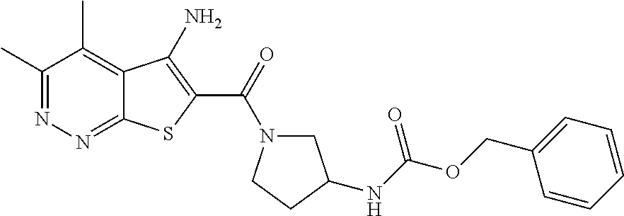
C1(C)=NN=C2C(=C1C)C(N)=C(C(=O)N1CC(NC(OCC3=CC=CC=C3)=O)CC1)S2
